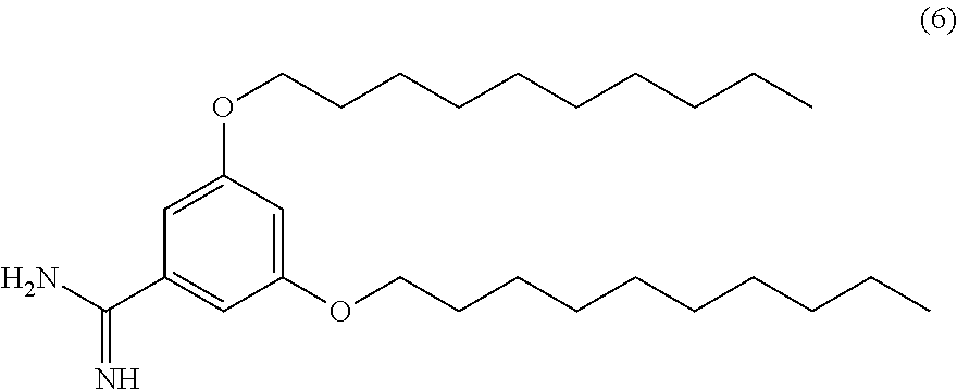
C1=C(OCCCCCCCCCC)C=C(OCCCCCCCCCC)C=C1C(N)=N
